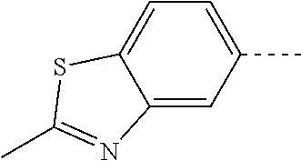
C12=CC(C)=CC=C1SC(C)=N2
